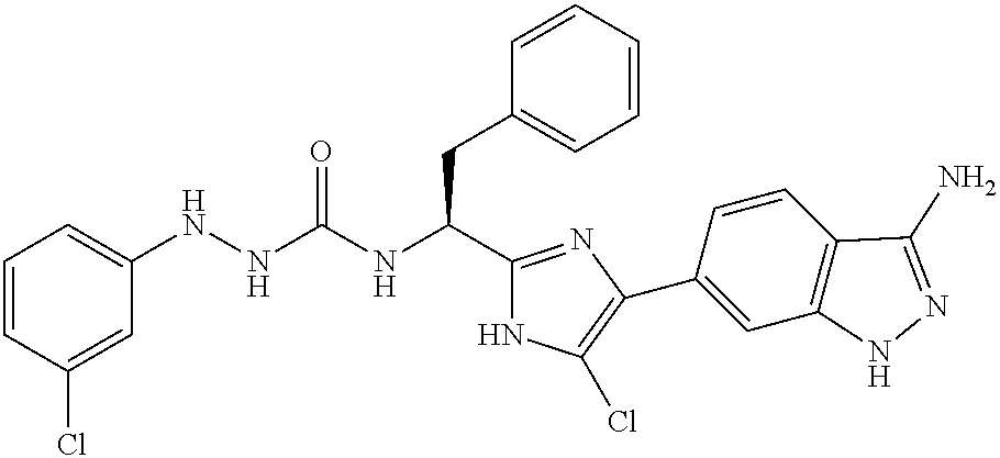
C1=CC(Cl)=CC(NNC(NC(C2=NC(C3=CC4=C(C=C3)C(N)=NN4)=C(Cl)N2)CC2=CC=CC=C2)=O)=C1
